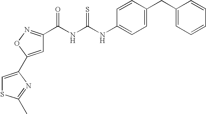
N(C(=S)NC(=O)C1=NOC(C2=CSC(C)=N2)=C1)C1=CC=C(CC2=CC=CC=C2)C=C1
